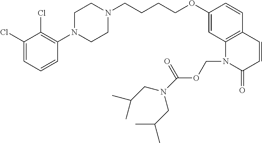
C1(Cl)=CC=CC(N2CCN(CCCCOC3=CC4=C(C=C3)C=CC(=O)N4COC(=O)N(CC(C)C)CC(C)C)CC2)=C1Cl
